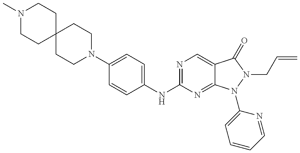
N1(C)CCC2(CC1)CCN(C1=CC=C(NC3=NC=C4C(=N3)N(C3=CC=CC=N3)N(CC=C)C4=O)C=C1)CC2
